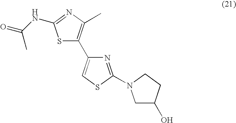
S1C(C2=CSC(N3CC(O)CC3)=N2)=C(C)N=C1NC(=O)C
